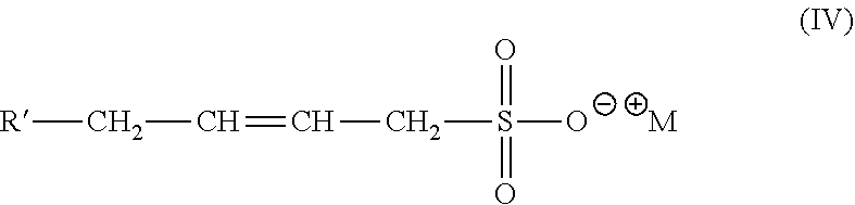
[M].S([O-])(=O)(=O)CC=CC[R]
